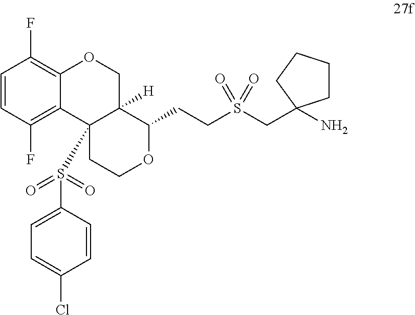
C1=CC(F)=C2C(=C1F)OCC1([H])C2(S(C2=CC=C(Cl)C=C2)(=O)=O)CCOC1CCS(CC1(N)CCCC1)(=O)=O
